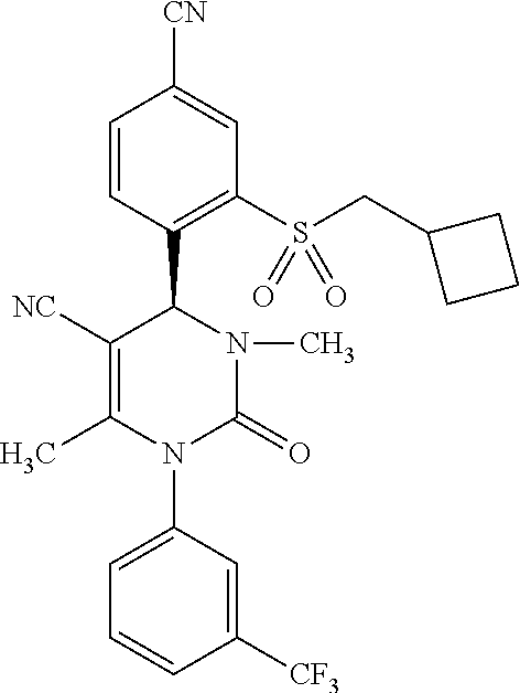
C1([NC])=C(C)N(C2=CC=CC([CF3])=C2)C(=O)N(C)C1C1=C(S(CC2CCC2)(=O)=O)C=C([CN])C=C1
